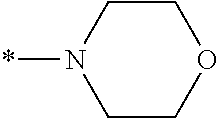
C1COCCN1*
